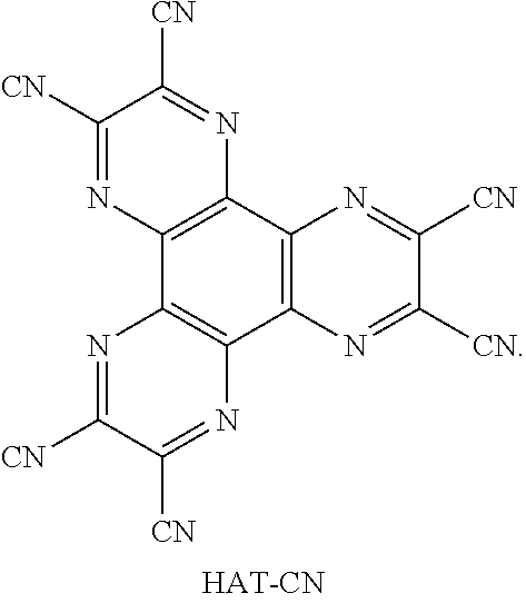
C1([CN])=NC2=C(N=C1[CN])C1=C(C3=C2N=C([CN])C([CN])=N3)N=C([CN])C([CN])=N1
